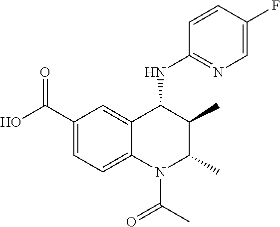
C1=C(C(O)=O)C=C2C(=C1)N(C(C)=O)C(C)C(C)C2NC1=NC=C(F)C=C1
